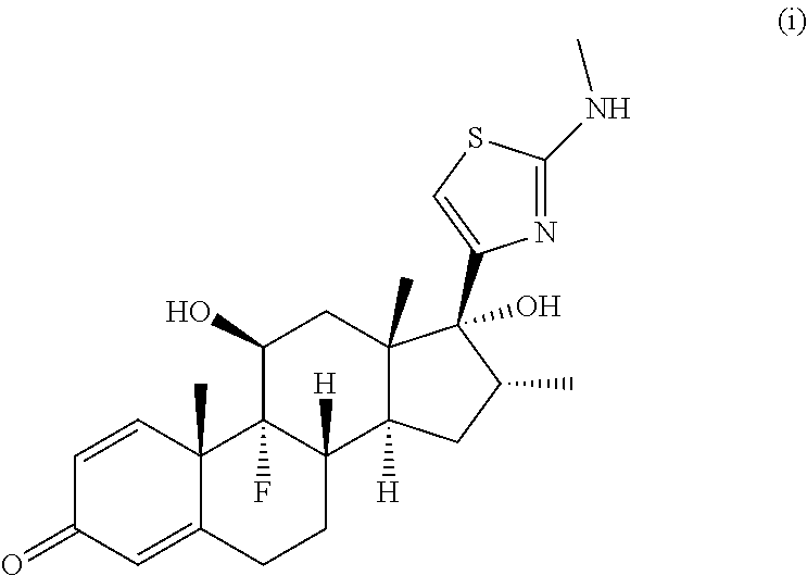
C1=CC2(C)C(=CC1=O)CCC1([H])C2(F)C(O)CC2(C)C1([H])CC(C)C2(C1=CSC(NC)=N1)O
